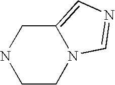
C1CN2C(=CN=C2)CN1
